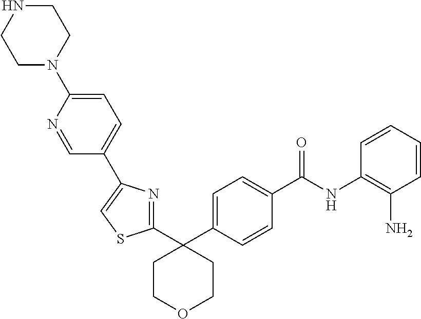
C1COCCC1(C1=CC=C(C(NC2=C(N)C=CC=C2)=O)C=C1)C1=NC(C2=CC=C(N3CCNCC3)N=C2)=CS1
